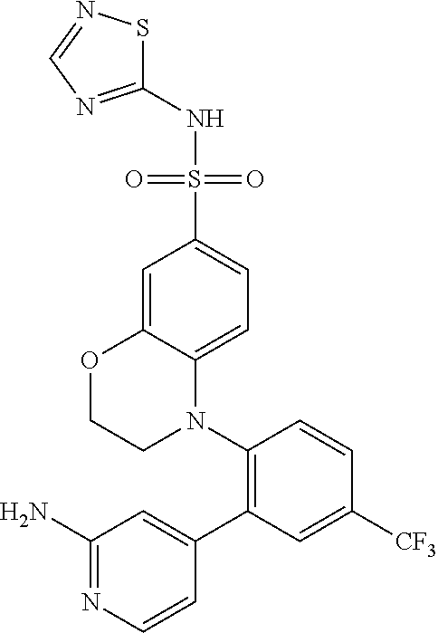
C1(C2=CC(N)=NC=C2)=C(N2C3=CC=C(S(=O)(=O)NC4=NC=NS4)C=C3OCC2)C=CC([CF3])=C1
